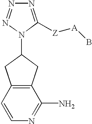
N1=C([Z][A]B)N(C2CC3=C(C=CN=C3N)C2)N=N1
